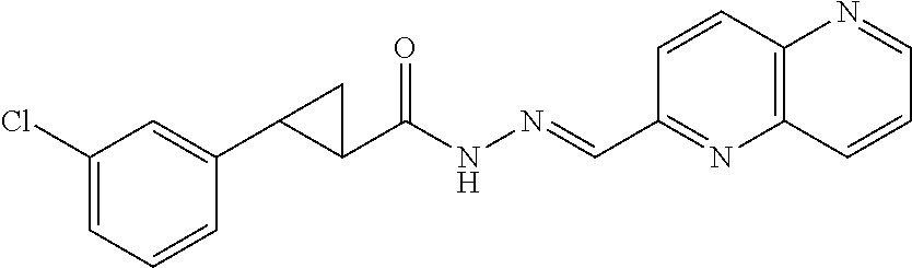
C1(Cl)=CC=CC(C2C(C(NN=CC3=NC4=C(C=C3)N=CC=C4)=O)C2)=C1
